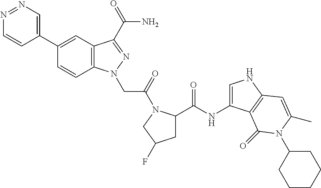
N1=NC=C(C2=CC3=C(C=C2)N(CC(=O)N2C(C(NC4=CNC5=C4C(=O)N(C4CCCCC4)C(C)=C5)=O)CC(F)C2)N=C3C(N)=O)C=C1
